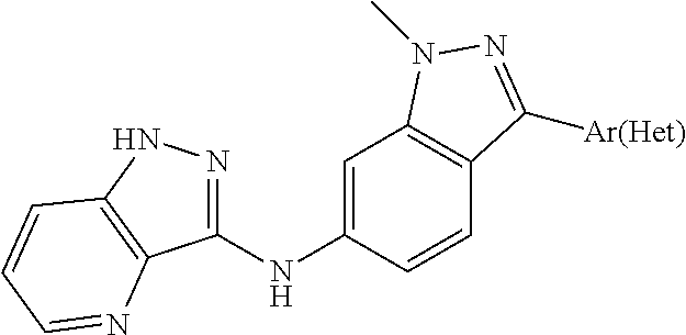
C1=C(NC2=NNC3=C2N=CC=C3)C=CC2=C1N(C)N=C2[Ar(Het)]
